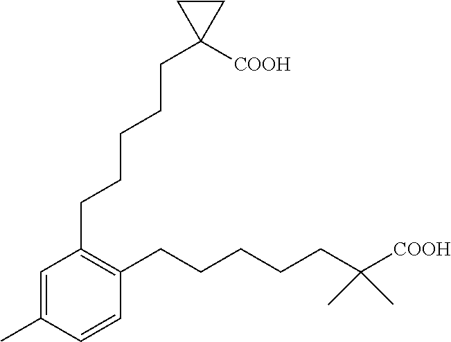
C1(CCCCCC2([COOH])CC2)=C(CCCCCC([COOH])(C)C)C=CC(C)=C1
